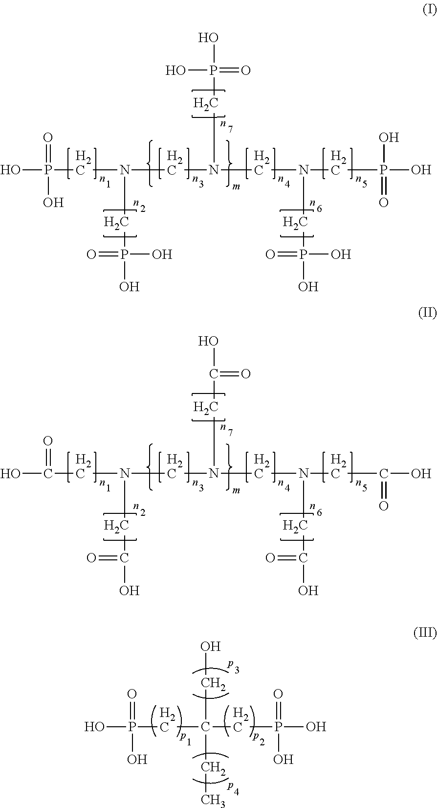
OP(CN(CN(CN(CP(O)(=O)O)CP(O)(O)=O)CP(O)(=O)O)CP(O)(=O)O)(=O)O.OC(CN(CN(CN(CC(O)=O)CC(O)=O)CC(O)=O)CC(O)=O)=O.OP(CC(CP(O)(=O)O)(CO)CC)(=O)O
